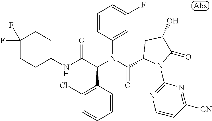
C1(NC(C(C2=C(Cl)C=CC=C2)N(C(=O)C2N(C3=NC=CC([CN])=N3)C(=O)C(O)C2)C2=CC(F)=CC=C2)=O)CCC(F)(F)CC1
